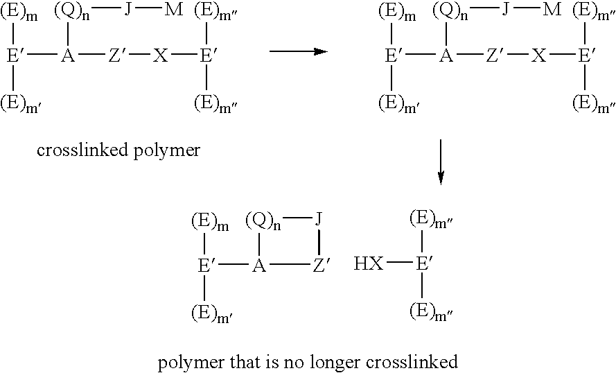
[E]([A]([Z][X][E]([(E)m])[(E)m])[(Q)n][J][M])([(E)m])[(E)m].[E]([A]([Z][X][E]([(E)m])[(E)m])[(Q)n][J][M])([(E)m])[(E)m].[E]([A]1[Z][J][(Q)n]1)([(E)m])[(E)m].[HX][E]([(E)m])[(E)m]
